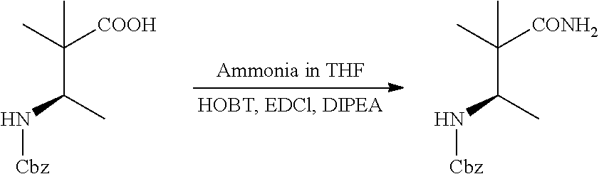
CC(C)([COOH])C(N[Cbz])C.CC(C)([CONH2])C(N[Cbz])C
